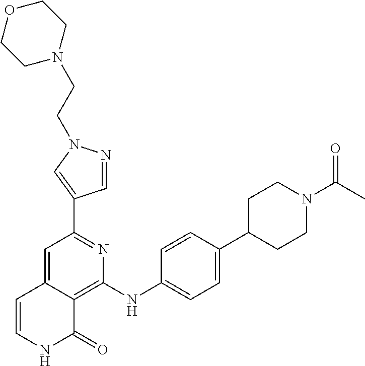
C1(C2=CN(CCN3CCOCC3)N=C2)=NC(NC2=CC=C(C3CCN(C(C)=O)CC3)C=C2)=C2C(=C1)C=CNC2=O
